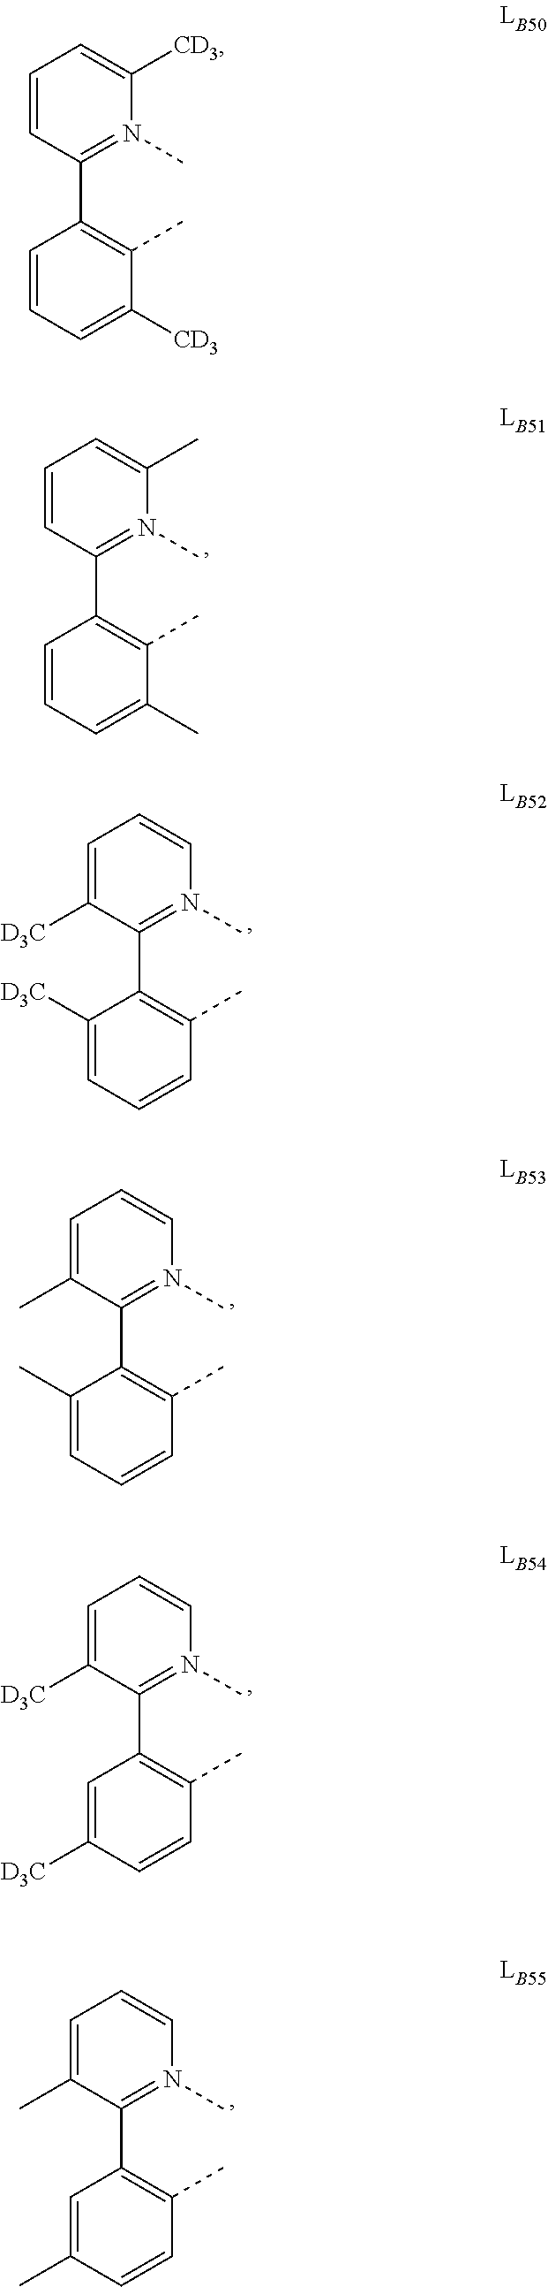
C1=CC=C(C)C(C)=C1C1=N(C)C(C)=CC=C1.C1=CC=C([CD3])C(C)=C1C1=N(C)C([CD3])=CC=C1.C1([D3C])=CC=CC(C)=C1C1=N(C)C=CC=C1[D3C].C1(C)=CC=CC(C)=C1C1=N(C)C=CC=C1C.C1=C([D3C])C=CC(C)=C1C1=N(C)C=CC=C1[D3C].C1=C(C)C=CC(C)=C1C1=N(C)C=CC=C1C
